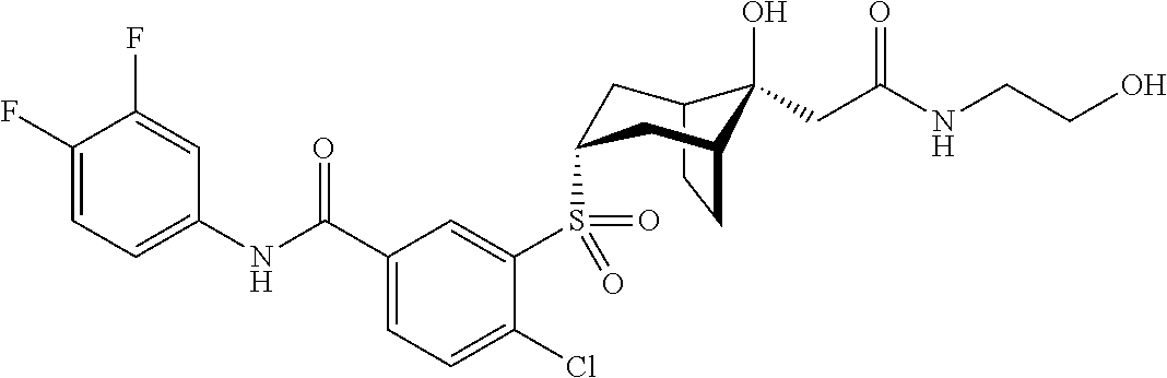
C12CCC(CC(S(C3=CC(C(NC4=CC=C(F)C(F)=C4)=O)=CC=C3Cl)(=O)=O)C1)C2(O)CC(NCCO)=O
